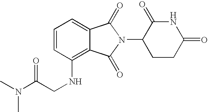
N(C(CNC1=C2C(=CC=C1)C(=O)N(C1CCC(=O)NC1=O)C2=O)=O)(C)C
